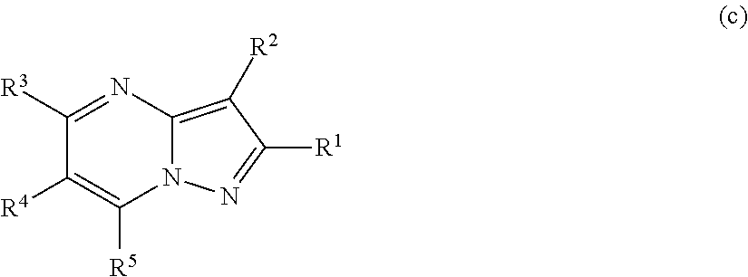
N1=C([R3])C([R4])=C([R5])N2C1=C([R2])C([R1])=N2
